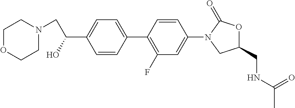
C(C1=CC=C(C2=C(F)C=C(N3CC(CNC(C)=O)OC3=O)C=C2)C=C1)(O)CN1CCOCC1
